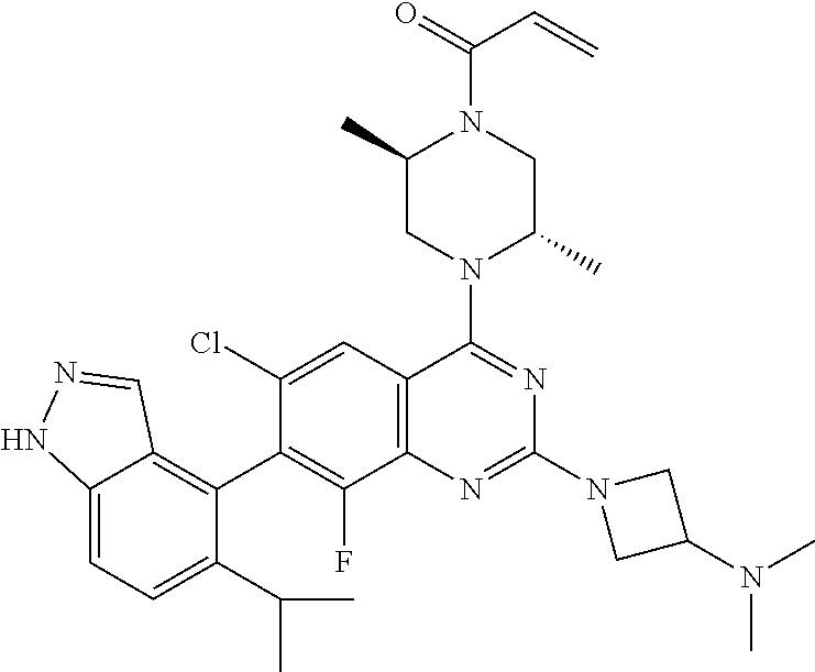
C12=C(C=C(Cl)C(C3=C4C(=CC=C3C(C)C)NN=C4)=C1F)C(N1C(C)CN(C(=O)C=C)C(C)C1)=NC(N1CC(N(C)C)C1)=N2
